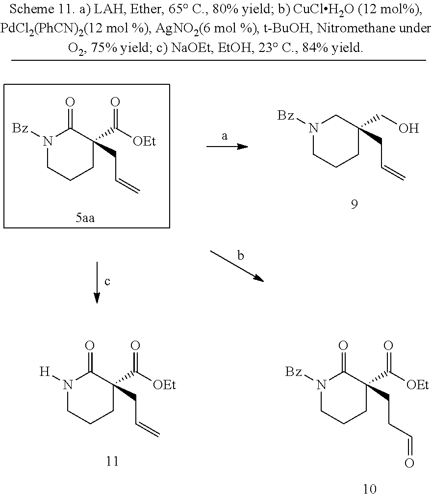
N1([Bz])CCCC(C([OEt])=O)(CCC=O)C1=O.N1([H])CCCC(C([OEt])=O)(CC=C)C1=O.N1([Bz])CCCC(C([OEt])=O)(CC=C)C1=O.N1([Bz])CCCC(CO)(CC=C)C1
